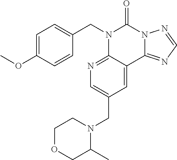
C1=C(OC)C=CC(CN2C3=NC=C(CN4C(C)COCC4)C=C3C3=NC=NN3C2=O)=C1
